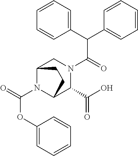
C(C(=O)N1CC2N(C(OC3=CC=CC=C3)=O)C(C1C(O)=O)CC2)(C1=CC=CC=C1)C1=CC=CC=C1
